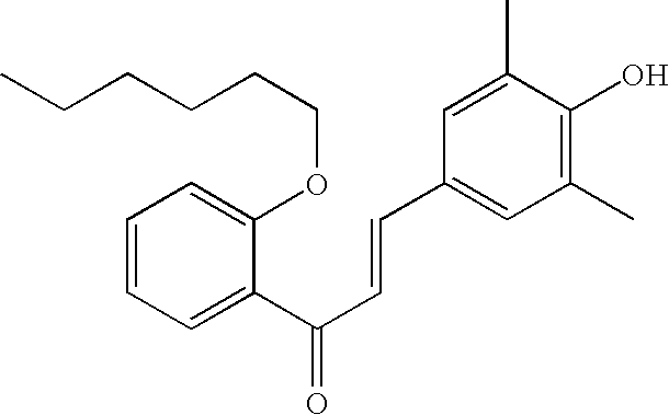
C1=CC=C(C(C=CC2=CC(C)=C(O)C(C)=C2)=O)C(OCCCCCC)=C1
